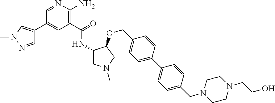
C1=NC(N)=C(C(=O)NC2CN(C)CC2OCC2=CC=C(C3=CC=C(CN4CCN(CCO)CC4)C=C3)C=C2)C=C1C1=CN(C)N=C1
